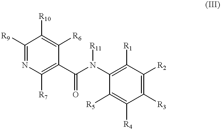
C1([R7])=C(C(N(C2=C([R1])C([R2])=C([R3])C([R4])=C2[R5])[R11])=O)C([R6])=C([R10])C([R9])=N1
